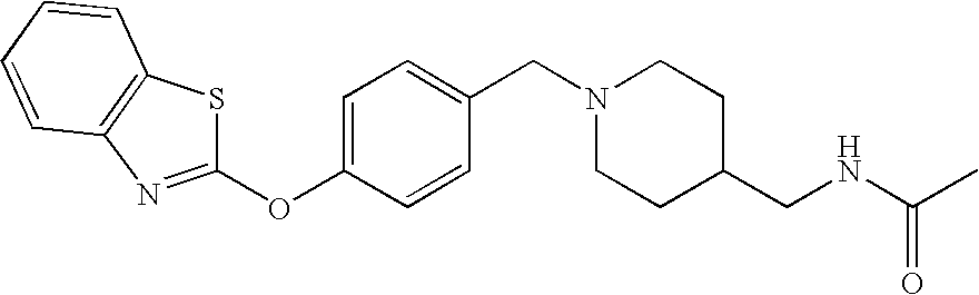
C1=CC2=C(C=C1)N=C(OC1=CC=C(CN3CCC(CNC(C)=O)CC3)C=C1)S2
